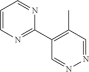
C1=CN=C(C2=C(C)C=NN=C2)N=C1
